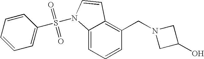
C1=CC=C2C(=C1CN1CC(O)C1)C=CN2S(=O)(=O)C1=CC=CC=C1
